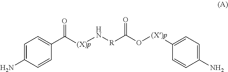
C1(C([(X)p]N[R]C(O[(X)p]C2=CC=C(N)C=C2)=O)=O)=CC=C(N)C=C1
